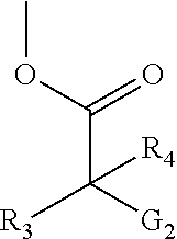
O(C(=O)C([G2])([R3])[R4])C
